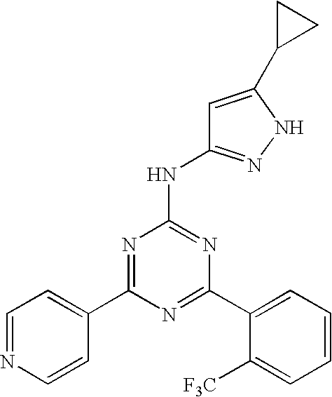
N1=C(C2=CC=CC=C2[F3C])N=C(NC2=NNC(C3CC3)=C2)N=C1C1=CC=NC=C1
